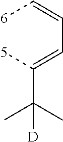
[6]C=CC=C([5])C(C)(C)[D]
